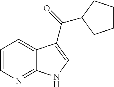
C1CCC(C(=O)C2=CNC3=NC=CC=C32)C1
